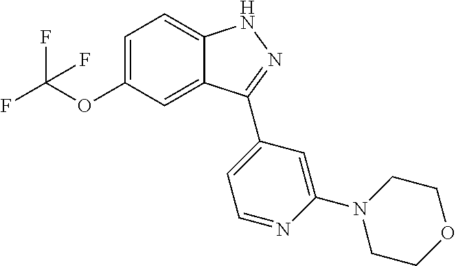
C1=C(OC(F)(F)F)C=C2C(=C1)NN=C2C1=CC=NC(N2CCOCC2)=C1
